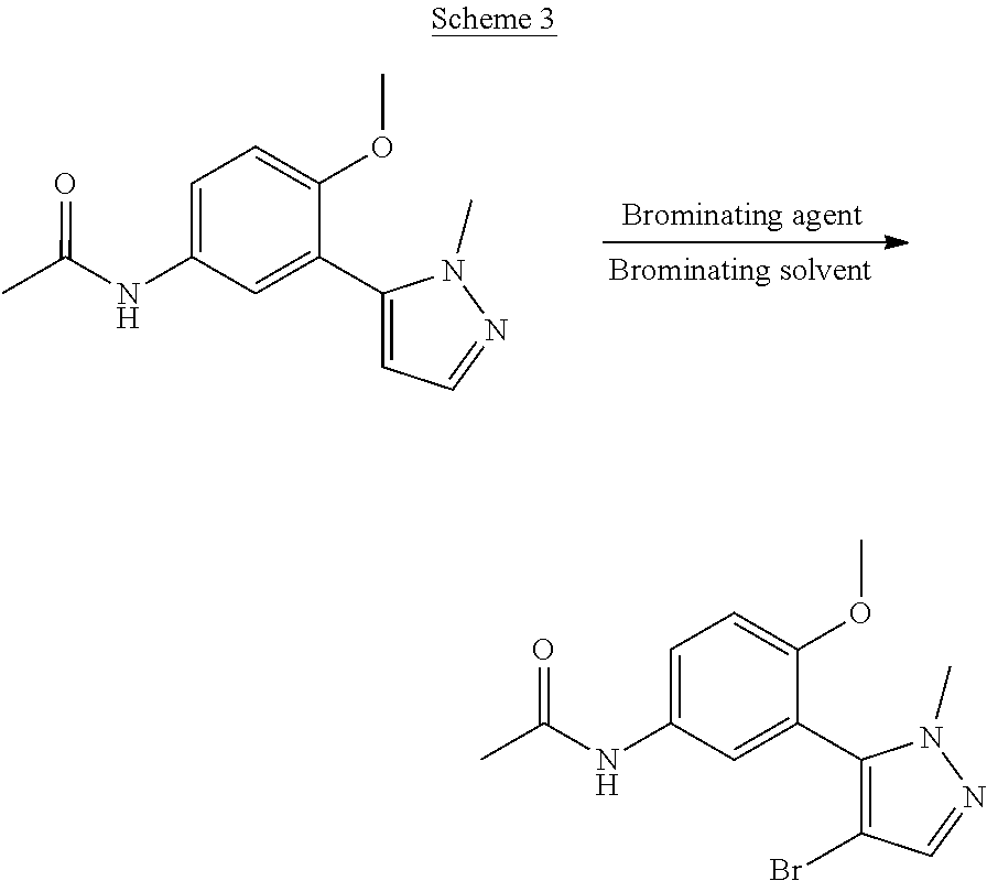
C1=C(NC(C)=O)C=C(C2=CC=NN2C)C(OC)=C1.C1=C(NC(C)=O)C=C(C2=C(Br)C=NN2C)C(OC)=C1
